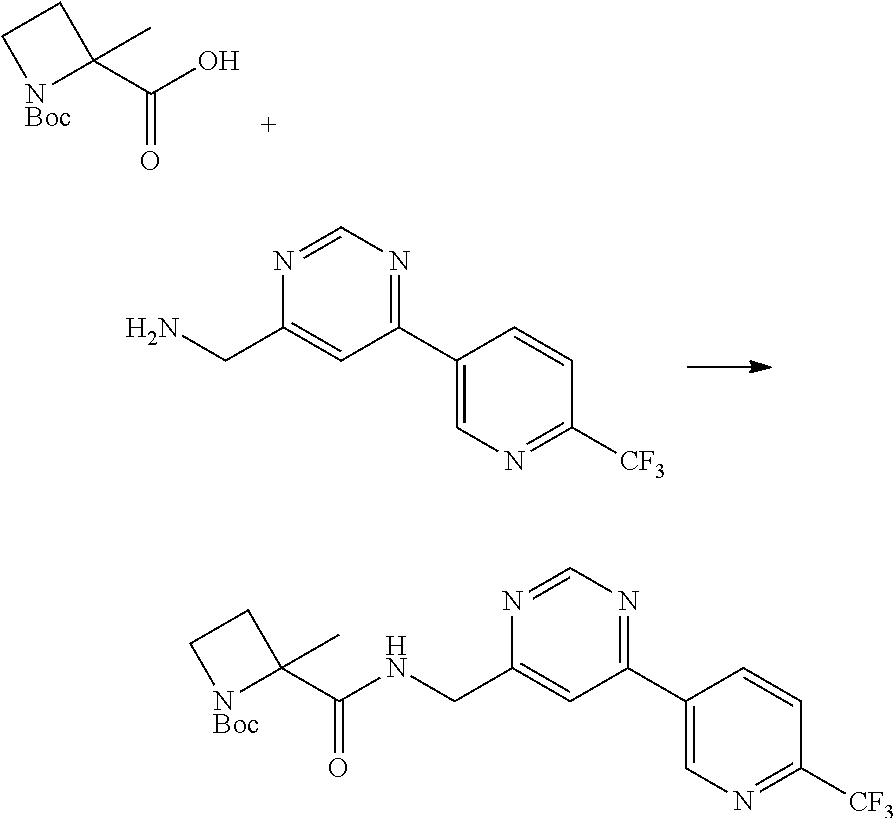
[NBoc]1C(C(O)=O)(C)CC1.C1=NC(CN)=CC(C2=CN=C([CF3])C=C2)=N1.C1=NC(CNC(C2(C)[NBoc]CC2)=O)=CC(C2=CN=C([CF3])C=C2)=N1
